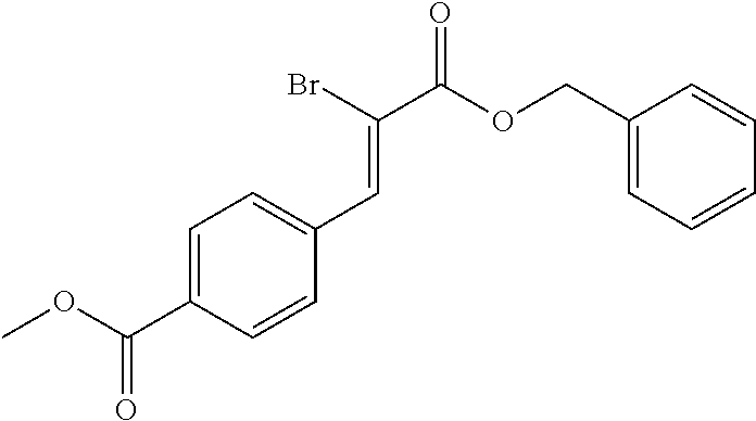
C1=C(C(OC)=O)C=CC(C=C(C(OCC2=CC=CC=C2)=O)Br)=C1
